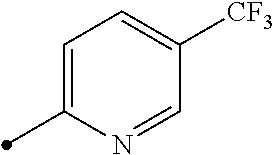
C1=NC(C)=CC=C1[CF3]
